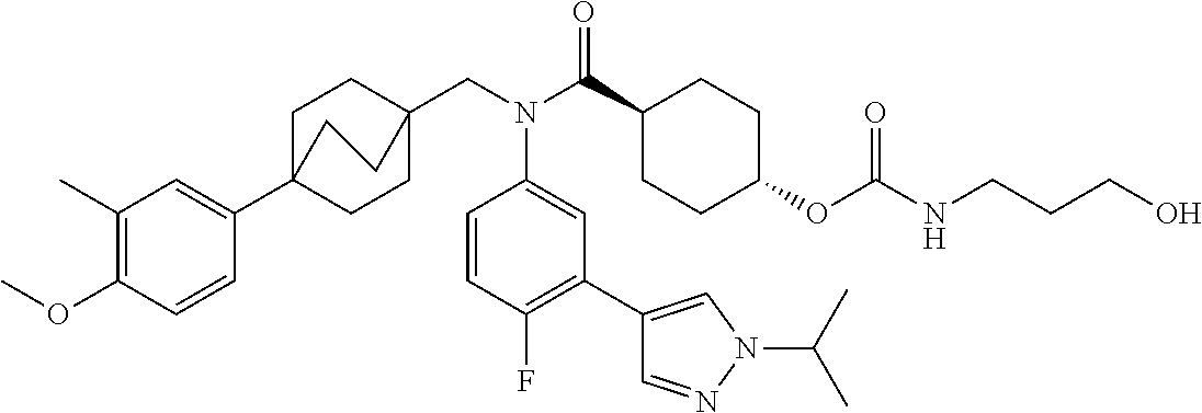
C1(C)=C(OC)C=CC(C23CCC(CN(C(C4CCC(OC(NCCCO)=O)CC4)=O)C4=CC(C5=CN(C(C)C)N=C5)=C(F)C=C4)(CC2)CC3)=C1
